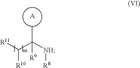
[R11]C(C([NH][R8])(C)[R9])[R10]
